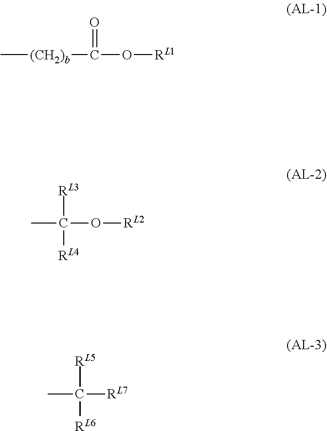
C[(CH2)b]C(O[RL1])=O.[RL3]C([RL4])(O[RL2])C.[RL5]C([RL6])([RL7])C
